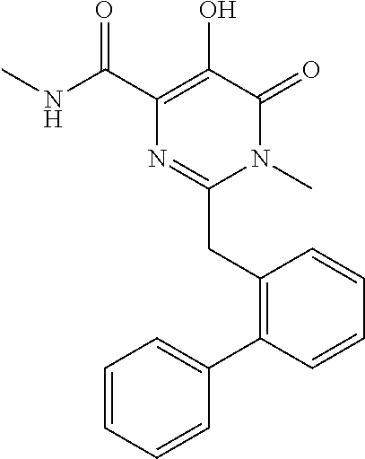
N1(C)C(=O)C(O)=C(C(NC)=O)N=C1CC1=C(C2=CC=CC=C2)C=CC=C1
